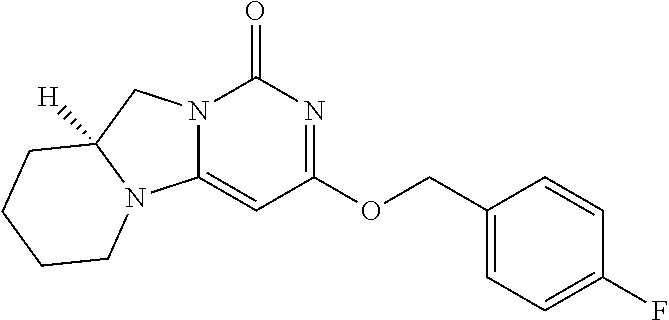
N12C(=CC(OCC3=CC=C(F)C=C3)=NC1=O)N1C([H])(C2)CCCC1
